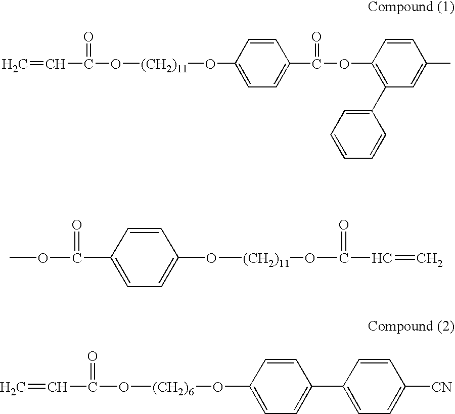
C=CC(O[(CH2)11]OC1=CC=C(C(OC2=C(C3=CC=CC=C3)C=C(C)C=C2)=O)C=C1)=O.COC(C1=CC=C(O[(CH2)11]OC(C=C)=O)C=C1)=O.C=CC(O[(CH2)6]OC1=CC=C(C2=CC=C([CN])C=C2)C=C1)=O
